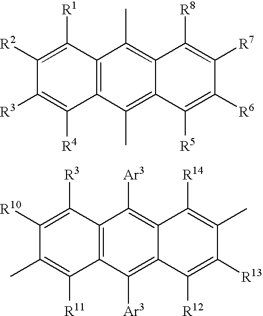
C1([R1])=C([R2])C([R3])=C([R4])C2=C1C(C)=C1C(=C2C)C([R5])=C([R6])C([R7])=C1[R8].C1([R3])=C([R10])C(C)=C([R11])C2=C1C([Ar3])=C1C(=C2[Ar3])C([R12])=C([R13])C(C)=C1[R14]
